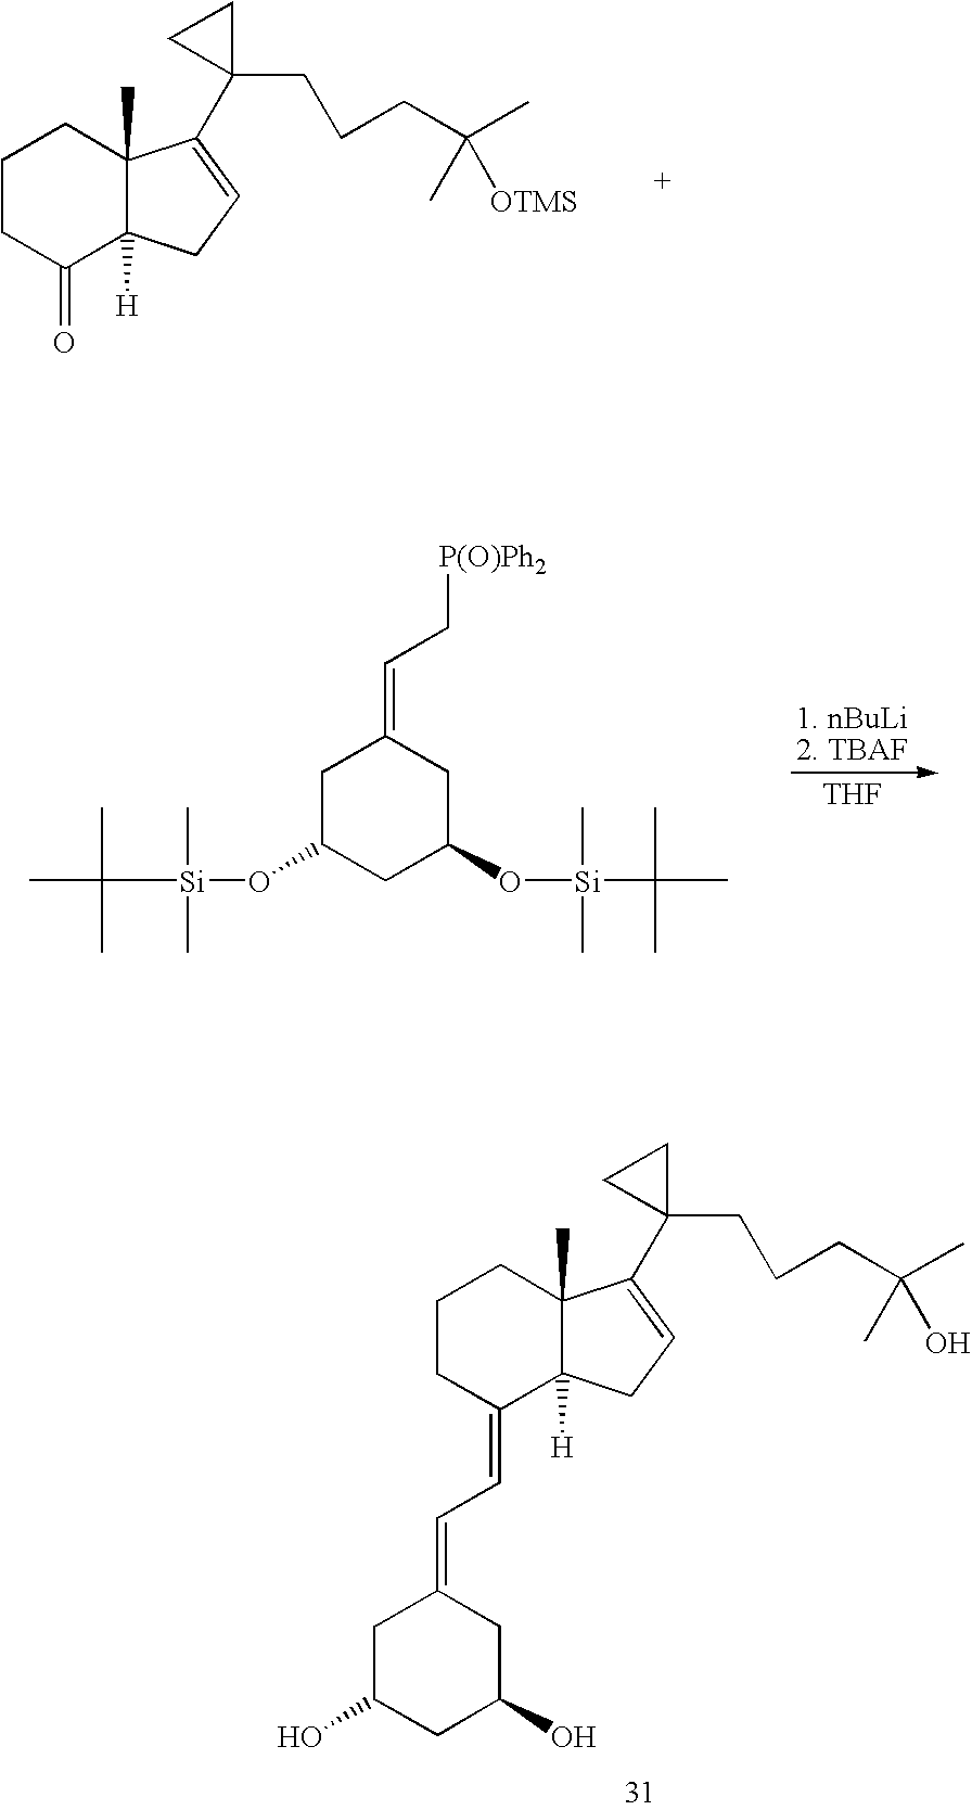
C1CC(=O)C2([H])C(C)(C1)C(C1(CCCC(C)(C)[OTMS])CC1)=CC2.[THF].C1C(O[Si](C(C)(C)C)(C)C)CC(O[Si](C(C)(C)C)(C)C)CC1=CC[P(O)Ph2].C1CC(=CC=C2CC(O)CC(O)C2)C2([H])C(C)(C1)C(C1(CCCC(C)(C)O)CC1)=CC2
